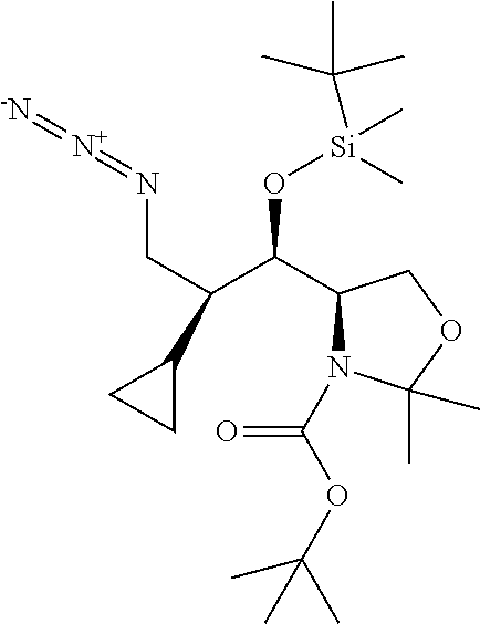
C(C(C(C1N(C(OC(C)(C)C)=O)C(C)(C)OC1)O[Si](C)(C)C(C)(C)C)C1CC1)N=[N+]=[-N]
